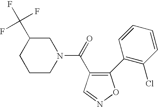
N1(C(=O)C2=C(C3=C(Cl)C=CC=C3)ON=C2)CC(C(F)(F)F)CCC1
